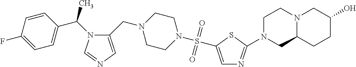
C1=CC(C(C)N2C(CN3CCN(S(=O)(=O)C4=CN=C(N5CC6N(CC5)CC(O)CC6)S4)CC3)=CN=C2)=CC=C1F
